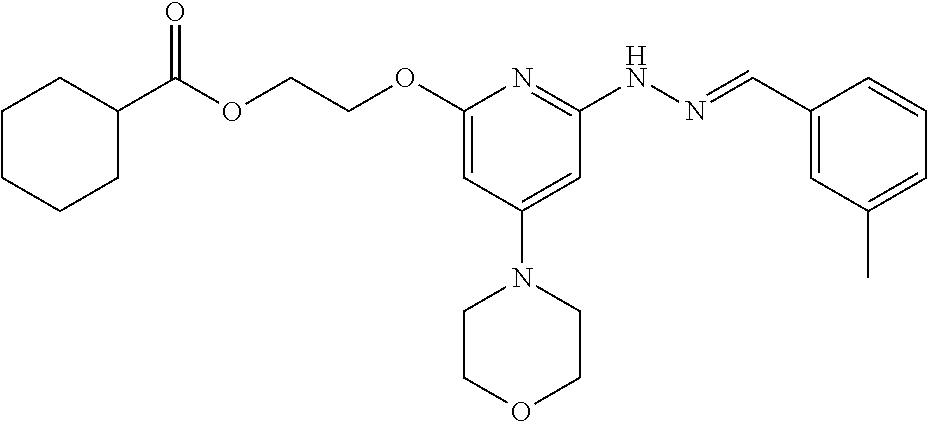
O(C(C1CCCCC1)=O)CCOC1=CC(N2CCOCC2)=CC(NN=CC2=CC(C)=CC=C2)=N1
